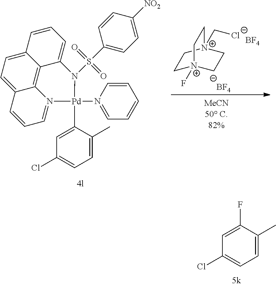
C1(C)=CC=C(Cl)C=C1F.C1[N+]2(C[Cl-])CC[N+](F)(C1)CC2.[BF4].[BF4].C1=C2C3=C4C(=CC=C3C=C1)C=CC=N4[Pd](N1=CC=CC=C1)(C1=CC(Cl)=CC=C1C)N2S(C1=CC=C([NO2])C=C1)(=O)=O
